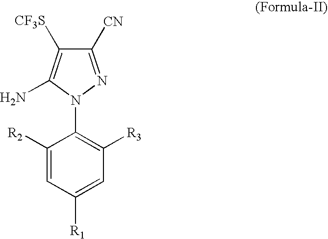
C1([CN])=NN(C2=C([R3])C=C([R1])C=C2[R2])C(N)=C1[CF3S]
